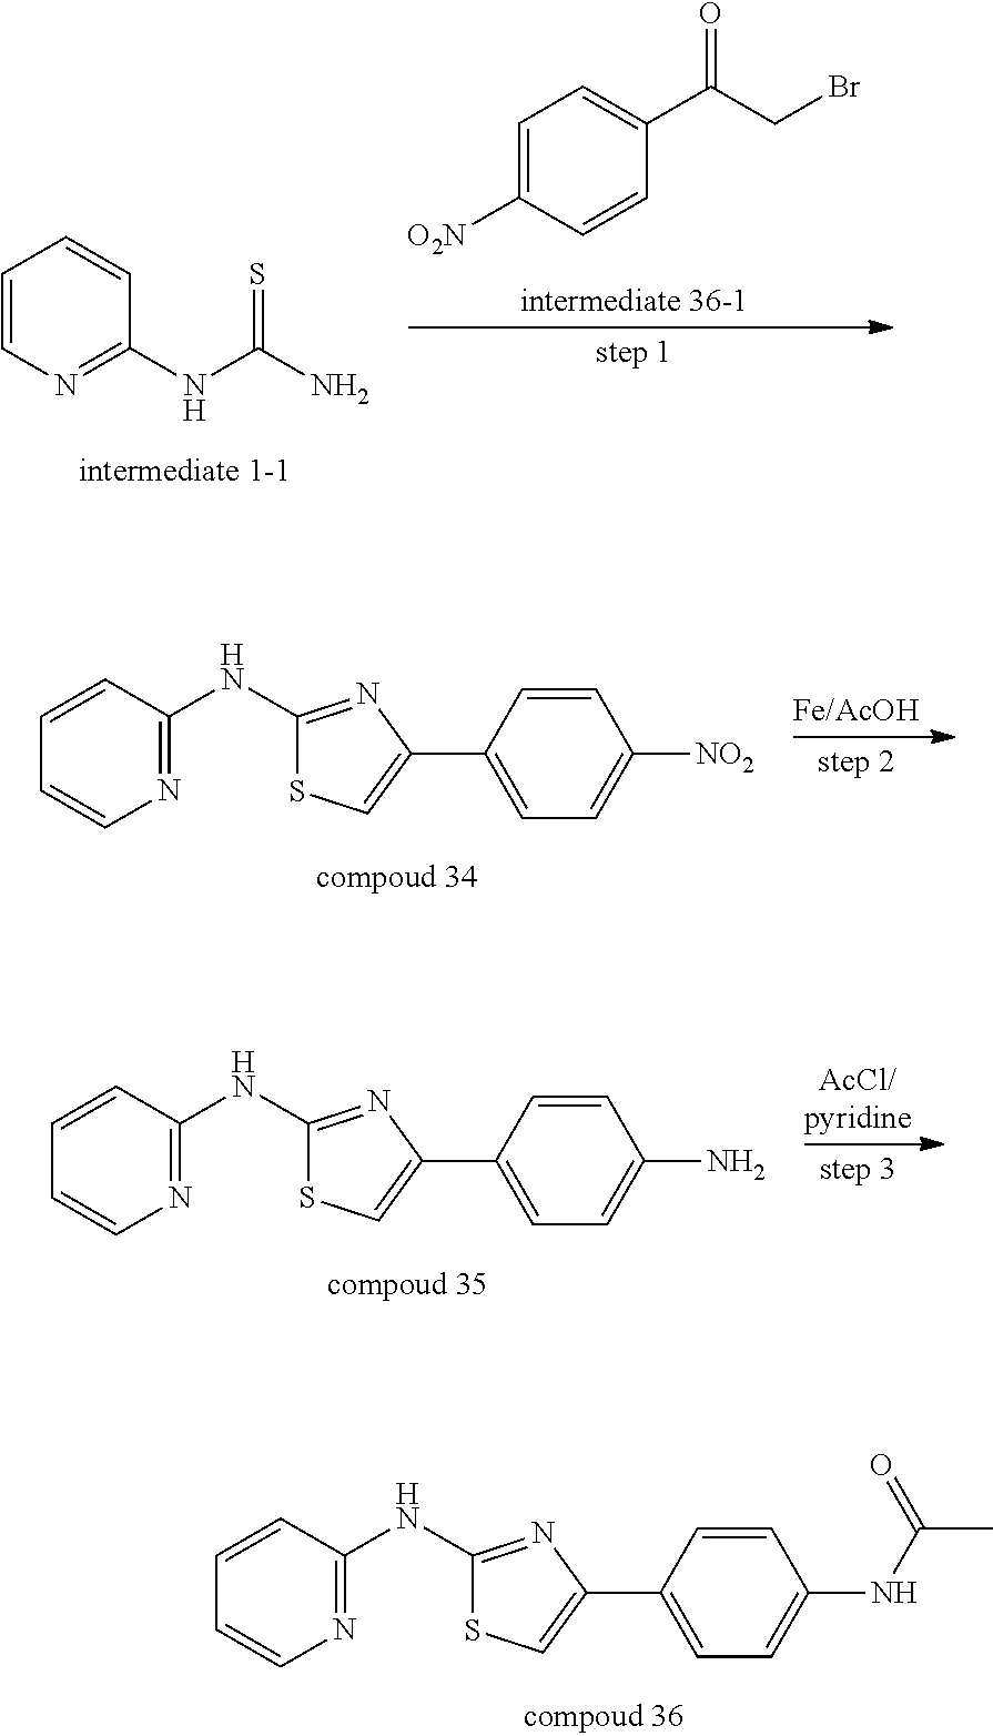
C1=CN=C(NC(N)=S)C=C1.C1=C([O2N])C=CC(C(CBr)=O)=C1.N1=C(NC2=NC(C3=CC=C([NO2])C=C3)=CS2)C=CC=C1.N1=C(NC2=NC(C3=CC=C(N)C=C3)=CS2)C=CC=C1.N1=C(NC2=NC(C3=CC=C(NC(C)=O)C=C3)=CS2)C=CC=C1
